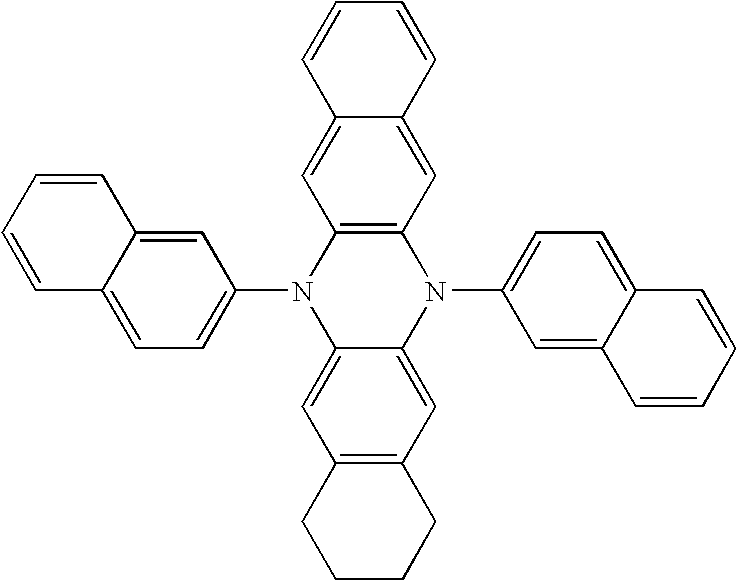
C1=C2C(=CC=C1N1C3=CC4=C(C=C3N(C3=CC=C5C(=C3)C=CC=C5)C3=C1C=C1C(=C3)C=CC=C1)CCCC4)C=CC=C2
